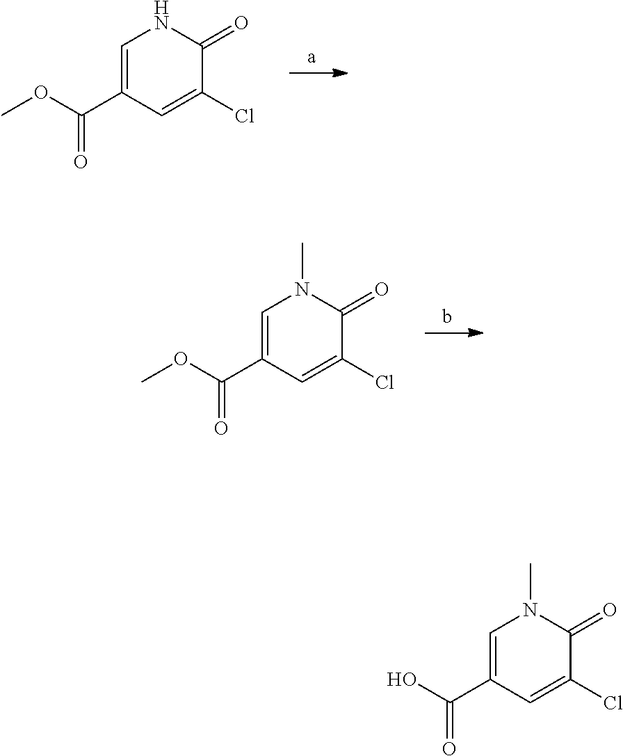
C1(C(=O)OC)=CNC(=O)C(Cl)=C1.CN1C=C(C(=O)OC)C=C(Cl)C1=O.CN1C=C(C(=O)O)C=C(Cl)C1=O
